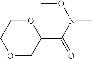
O1CC(C(=O)N(OC)C)OCC1
